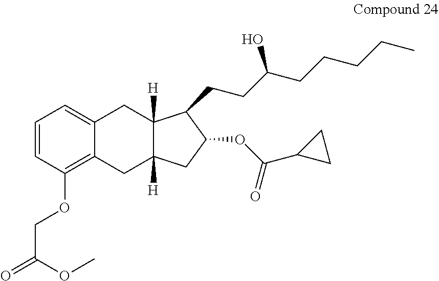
C1=CC(OCC(=O)OC)=C2C(=C1)CC1([H])C([H])(C2)CC(OC(C2CC2)=O)C1CCC(CCCCC)O
